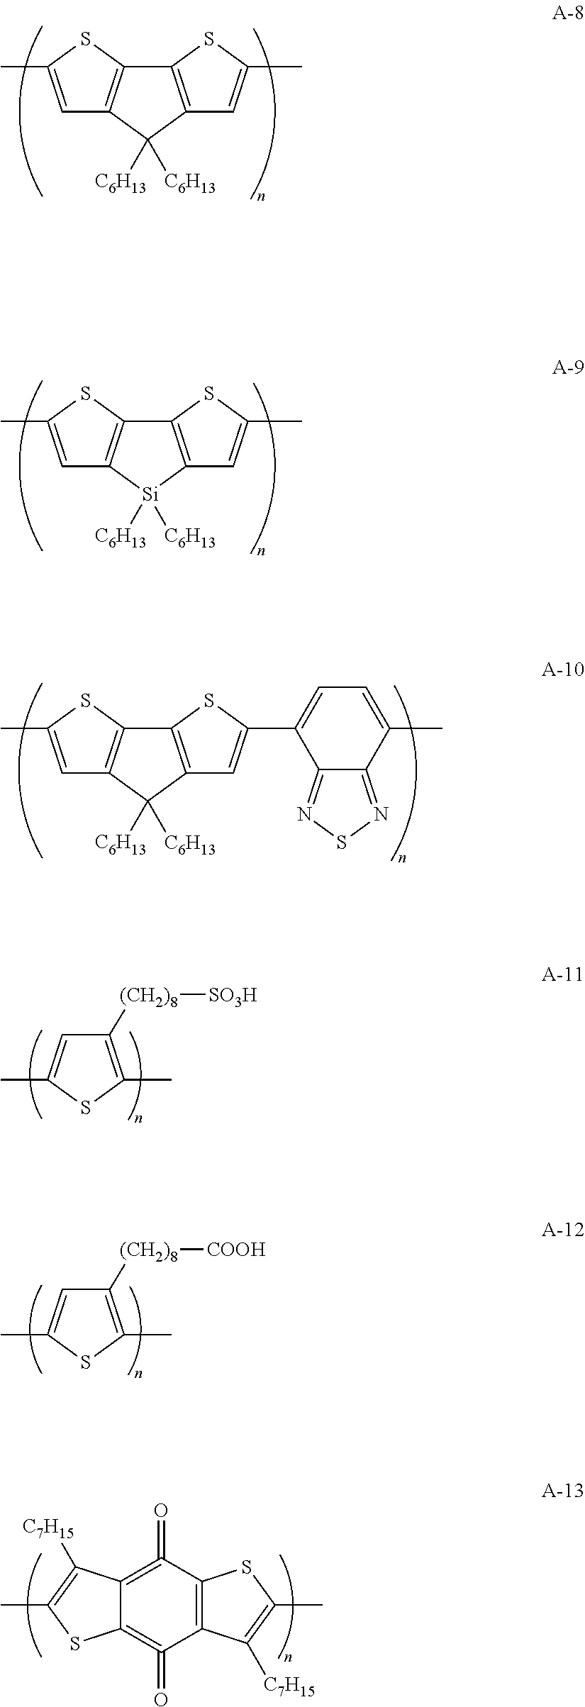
C1=C(C)SC2=C1C([C6H13])([C6H13])C1=C2SC(C)=C1.C1=C(C)SC2=C1[Si]([C6H13])([C6H13])C1=C2SC(C)=C1.C1=C(C)SC2=C1C([C6H13])([C6H13])C1=C2SC(C2=CC=C(C)C3=NSN=C23)=C1.C1([(CH2)8][SO3H])=C(C)SC(C)=C1.C1([(CH2)8][COOH])=C(C)SC(C)=C1.C12=C(C(=O)=C3C(=C1=O)SC(C)=C3[C7H15])SC(C)=C2[C7H15]
